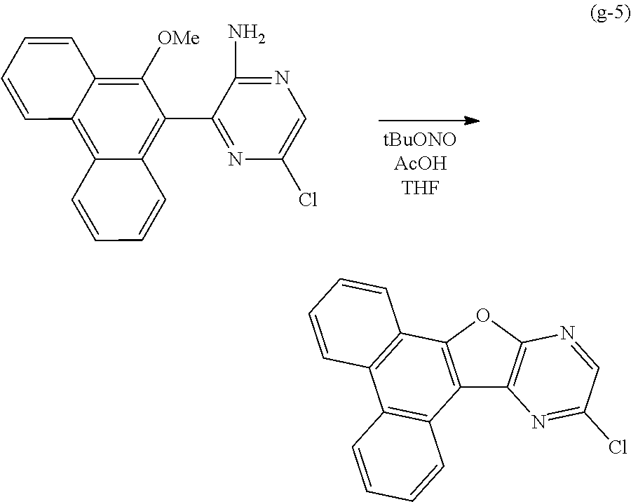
C1=CC2=C3C(=C(C4=NC(Cl)=CN=C4N)C([OMe])=C2C=C1)C=CC=C3.C12=C(OC3=C1N=C(Cl)C=N3)C1=C(C3=C2C=CC=C3)C=CC=C1
